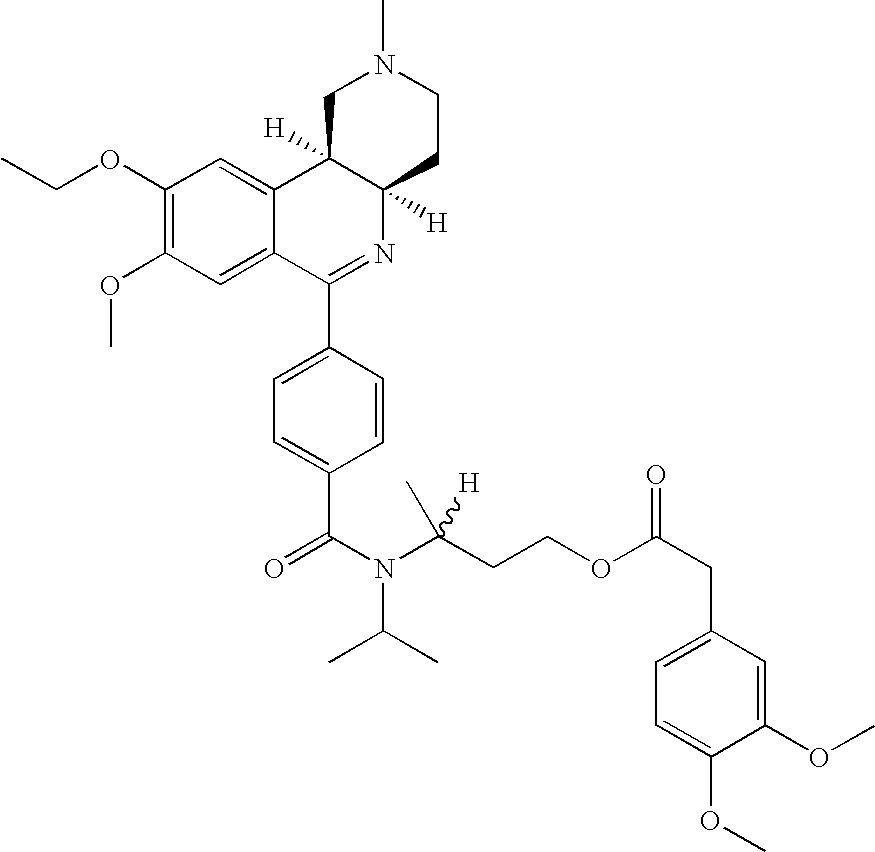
C1(OCC)=C(OC)C=C2C(=C1)C1([H])C([H])(N=C2C2=CC=C(C(N(C(CCOC(CC3=CC=C(OC)C(OC)=C3)=O)(C)[H])C(C)C)=O)C=C2)CCN(C)C1
